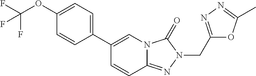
C1=CC2=NN(CC3=NN=C(C)O3)C(=O)N2C=C1C1=CC=C(OC(F)(F)F)C=C1
